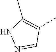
C1=NNC(C)=C1C
